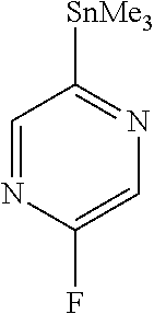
C1=NC(F)=CN=C1[SnMe3]
